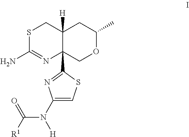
S1C(N)=NC2(C3=NC(N([H])C([R1])=O)=CS3)C([H])(C1)CC(C)OC2
